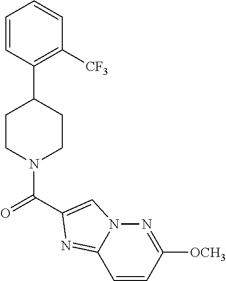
C1=CC(C2CCN(C(=O)C3=CN4N=C([OCH3])C=CC4=N3)CC2)=C([CF3])C=C1
